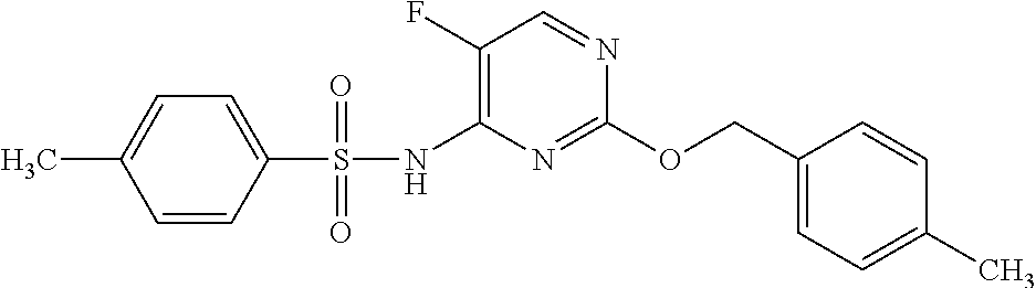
C1(F)=C(NS(C2=CC=C(C)C=C2)(=O)=O)N=C(OCC2=CC=C(C)C=C2)N=C1
